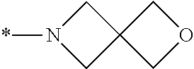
*N1CC2(C1)COC2
